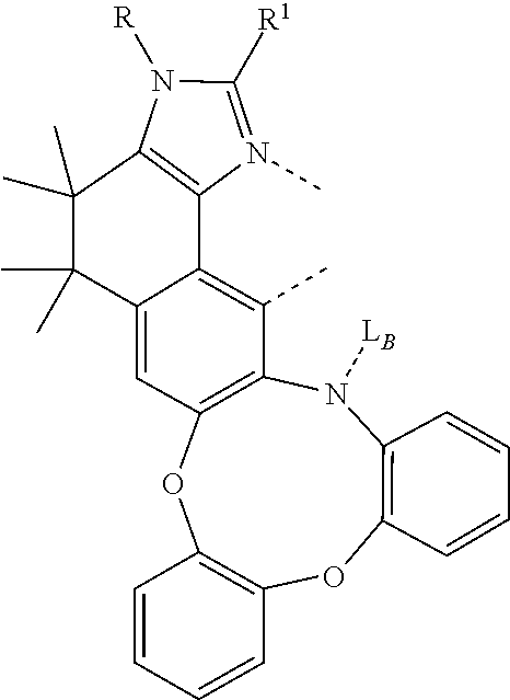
N1([R])C([R1])=N(C)C2=C1C(C)(C)C(C)(C)C1=CC3=C(N([LB])C4=C(OC5=C(O3)C=CC=C5)C=CC=C4)C(C)=C12
